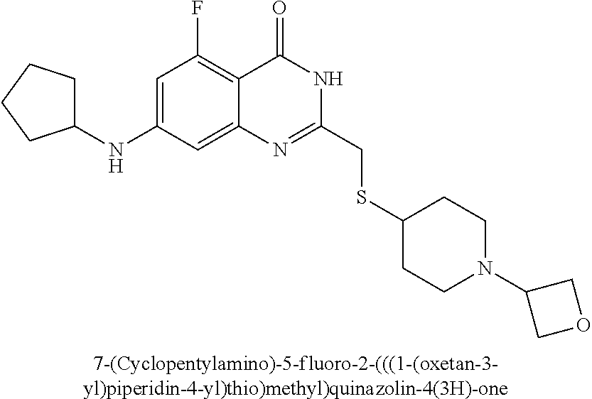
[7-(Cyclopentylamino)-5-fluoro-2-(((1-(oxetan-3-yl)piperidin-4-yl)thio)methyl)quinazolin-4(3H)-one].C1(NC2CCCC2)=CC(F)=C2C(=C1)N=C(CSC1CCN(C3COC3)CC1)NC2=O
